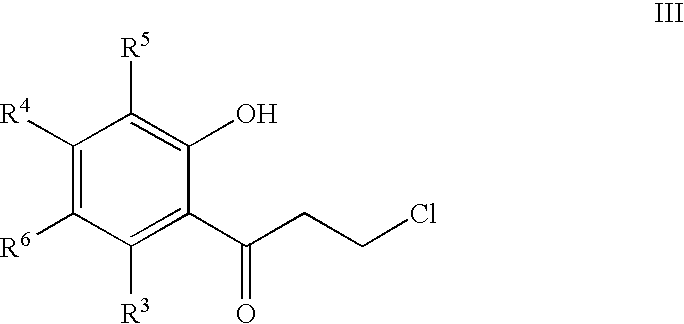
C1([R4])=C([R6])C([R3])=C(C(CCCl)=O)C(O)=C1[R5]
